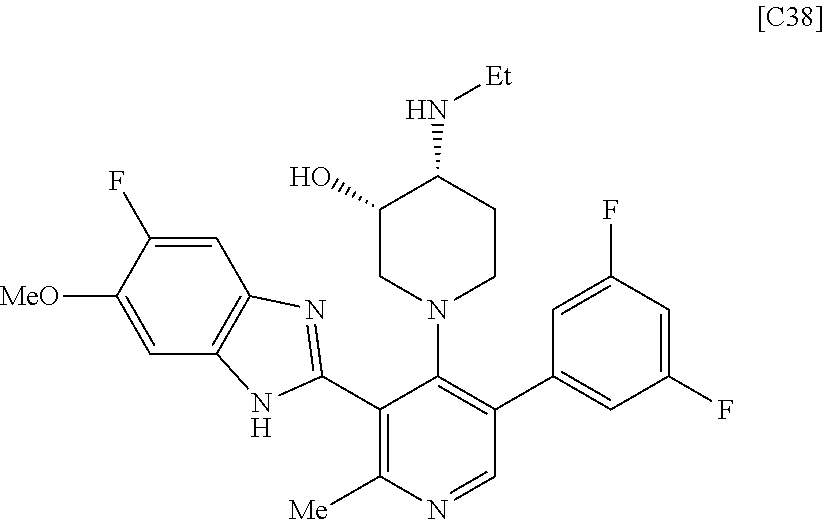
C1=C(F)C([MeO])=CC2=C1N=C(C1=C([Me])N=CC(C3=CC(F)=CC(F)=C3)=C1N1CCC(N[Et])C(O)C1)N2
